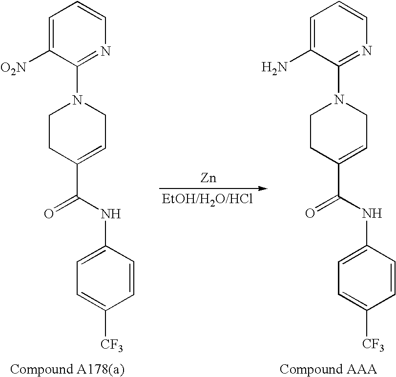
[Zn].C1=C([O2N])C(N2CCC(C(=O)NC3=CC=C([CF3])C=C3)=CC2)=NC=C1.C1=C(N)C(N2CCC(C(=O)NC3=CC=C([CF3])C=C3)=CC2)=NC=C1
